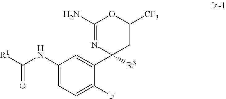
C1(NC([R1])=O)=CC=C(F)C(C2([R3])CC([CF3])OC(N)=N2)=C1
